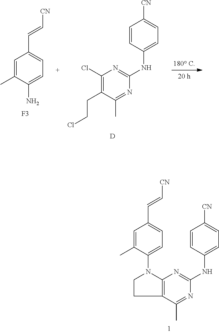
C1=C(C)C(N)=CC=C1C=C[CN].[F3].ClC1=C(CCCl)C(C)=NC(NC2=CC=C([CN])C=C2)=N1.[D].C1=C(C)C(N2C3=C(CC2)C(C)=NC(NC2=CC=C([CN])C=C2)=N3)=CC=C1C=C[CN]
